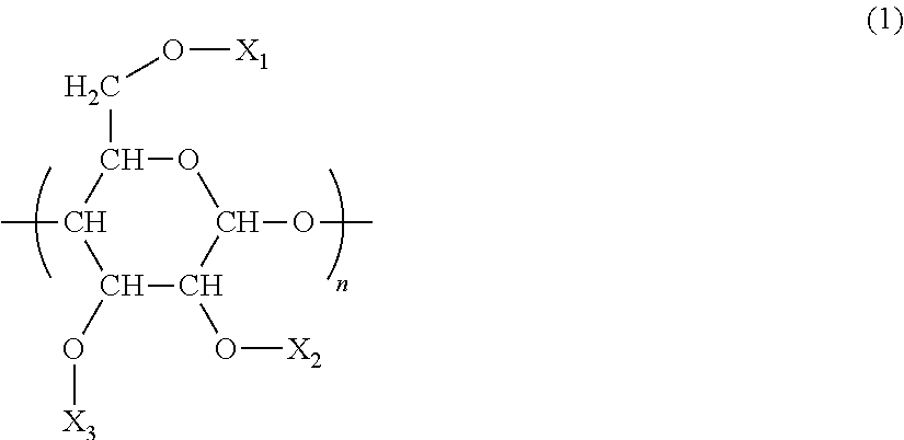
O1C(CO[X1])C(C)C(O[X3])C(O[X2])C1OC
